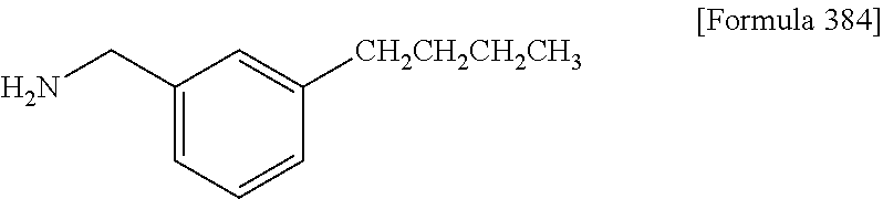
NCC1=CC=CC([CH2CH2CH2CH3])=C1
